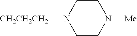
N1([CH2CH2CH2])CCN([Me])CC1
